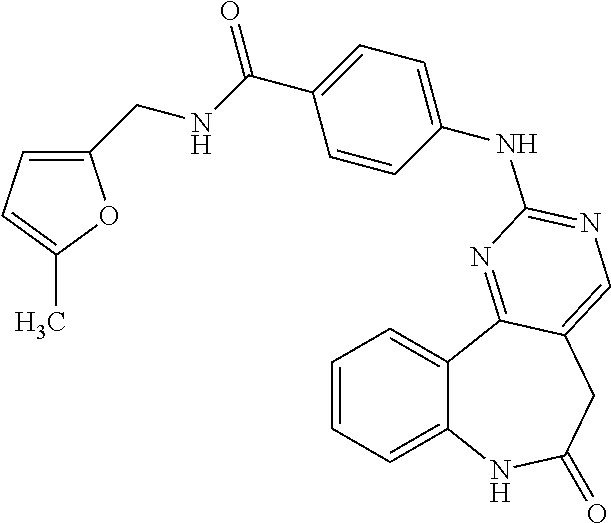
C1=CC=C2C(=C1)C1=NC(NC3=CC=C(C(=O)NCC4=CC=C(C)O4)C=C3)=NC=C1CC(=O)N2
